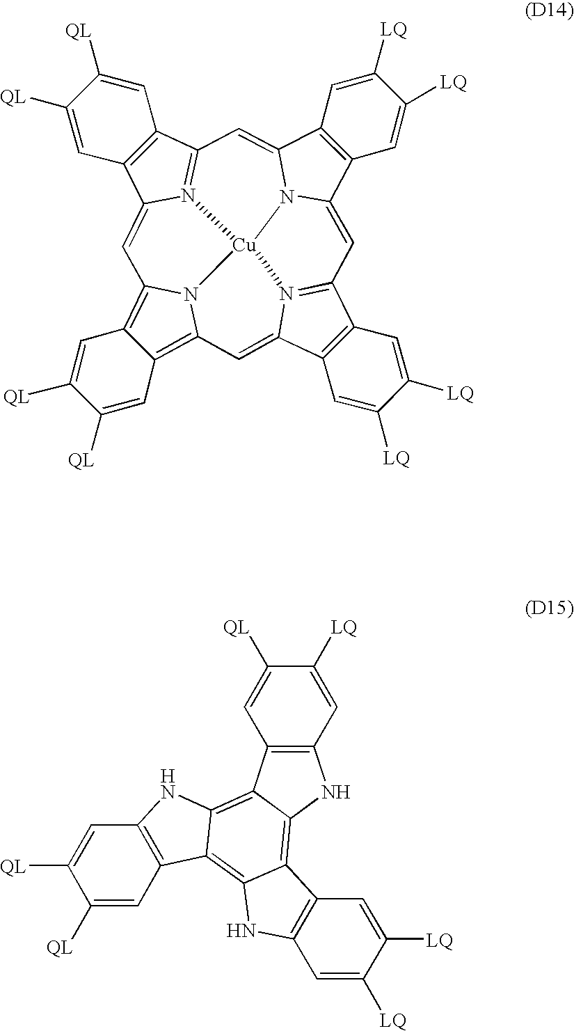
C12=C3N4C(=C1C=C([QL])C([QL])=C2)C=C1C2=C(C5=N1[Cu]41N4=C(C6=C(C4=C3)C=C([QL])C([QL])=C6)C=C3C4=C(C(=C5)N31)C=C([LQ])C([LQ])=C4)C=C([LQ])C([LQ])=C2.C12=C(C3=C4C(=C5C(=C3N1)C1=C(N5)C=C([LQ])C([LQ])=C1)C1=C(N4)C=C([QL])C([QL])=C1)C=C([QL])C([LQ])=C2
